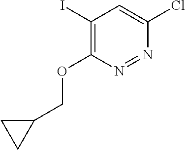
C1(I)=C(OCC2CC2)N=NC(Cl)=C1
